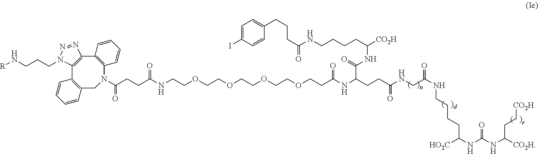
C12=C(C3=C(C=CC=C3)N(C(CCC(NCCOCCOCCOCCOCCC(NC(CCC(NCC(NCCCCC(NC(NC([CO2H])CC[CO2H])=O)[HO2C])=O)=O)C(=O)NC([CO2H])CCCCNC(CCCC3=CC=C(I)C=C3)=O)=O)=O)=O)CC3=C1C=CC=C3)N=NN2CCCN[R]
